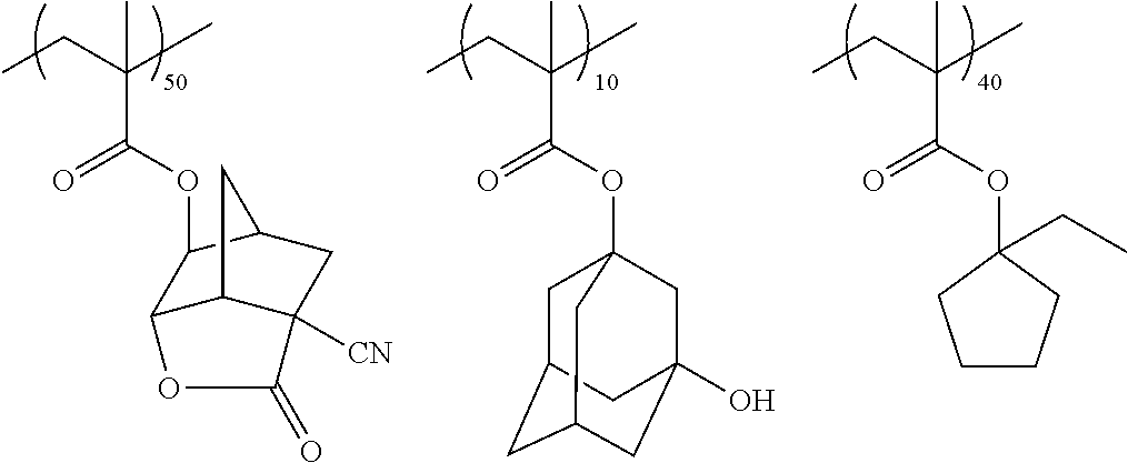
C(C(C)(C(OC1C2C3C([CN])(CC1C3)C(=O)O2)=O)C)C.C(C)C(C)(C(OC12CC3CC(CC(O)(C1)C3)C2)=O)C.C(C)C(C)(C(OC1(CC)CCCC1)=O)C
